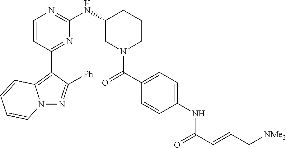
N12N=C([Ph])C(C3=NC(NC4CN(C(C5=CC=C(NC(=O)C=CC[NMe2])C=C5)=O)CCC4)=NC=C3)=C1C=CC=C2
